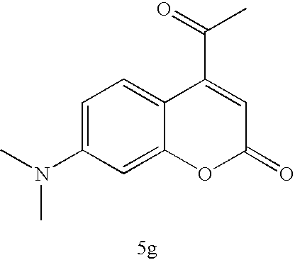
C1=C(N(C)C)C=C2C(=C1)C(C(=O)C)=CC(=O)O2
